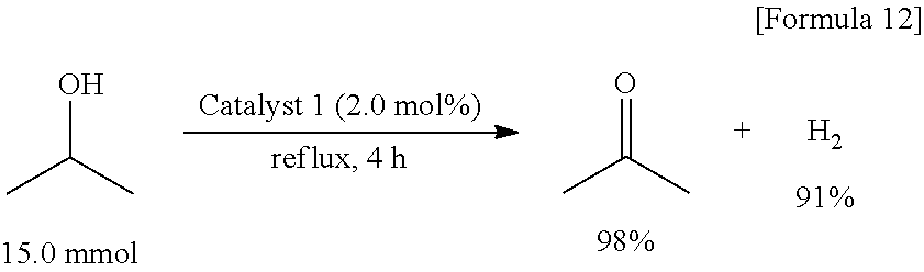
CC(C)O.CC(C)=O.[H2]
